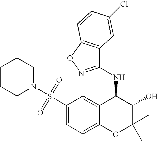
C1(NC2=NOC3=C2C=C(Cl)C=C3)C2=CC(S(N3CCCCC3)(=O)=O)=CC=C2OC(C)(C)C1O
